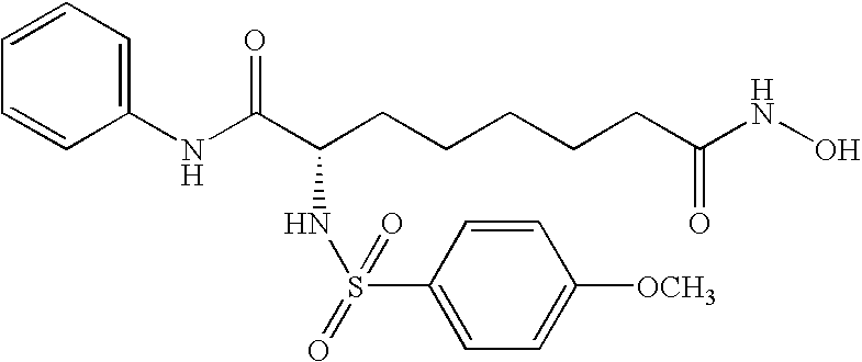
C1(NC(C(CCCCCC(NO)=O)NS(=O)(=O)C2=CC=C([OCH3])C=C2)=O)=CC=CC=C1
